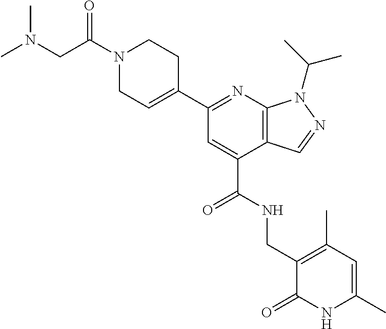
N1=C(C2=CCN(C(=O)CN(C)C)CC2)C=C(C(NCC2=C(C)C=C(C)NC2=O)=O)C2=C1N(C(C)C)N=C2
